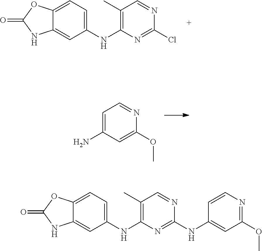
C12=CC(NC3=C(C)C=NC(Cl)=N3)=CC=C1OC(=O)N2.C1=C(N)C=C(OC)N=C1.C12=CC(NC3=C(C)C=NC(NC4=CC(OC)=NC=C4)=N3)=CC=C1OC(=O)N2
